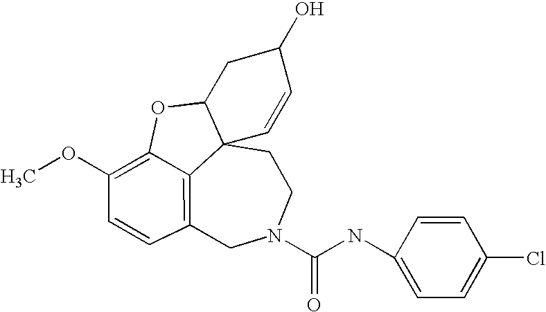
C12=C3C=CC(OC)=C1OC1CC(O)C=CC21CCN(C(NC1=CC=C(Cl)C=C1)=O)C3
